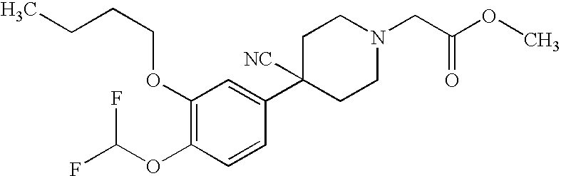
C1(OCCCC)=C(OC(F)F)C=CC(C2([NC])CCN(CC(OC)=O)CC2)=C1
